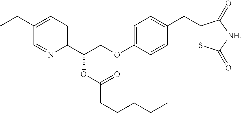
C1(CC)=CC=C(C(COC2=CC=C(CC3SC(=O)[NH]C3=O)C=C2)OC(CCCCC)=O)N=C1
